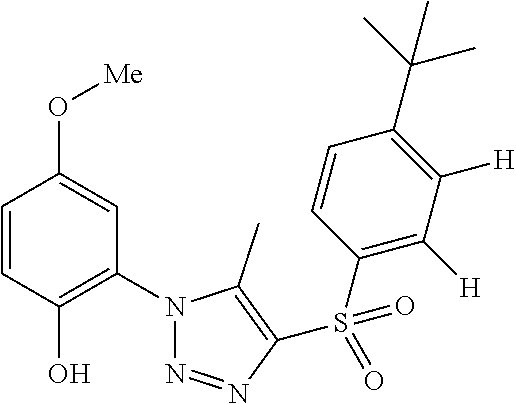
C1=CC(O)=C(N2N=NC(S(C3=C([H])C([H])=C(C(C)(C)C)C=C3)(=O)=O)=C2C)C=C1O[Me]
